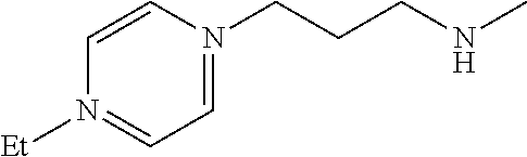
N1([Et])=CC=N(CCCNC)C=C1
